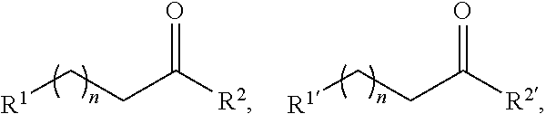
[R1]CCC([R2])=O.[R1]CCC([R2])=O
